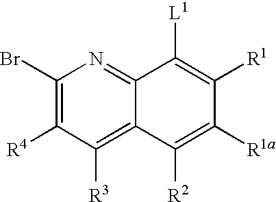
BrC1=C([R4])C([R3])=C2C(=N1)C([L1])=C([R1])C([R1a])=C2[R2]
